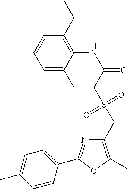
C1=C(C)C(NC(=O)CS(CC2=C(C)OC(C3=CC=C(C)C=C3)=N2)(=O)=O)=C(CC)C=C1
